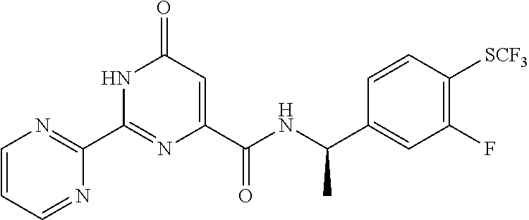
C1(=O)C=C(C(NC(C2=CC(F)=C([SCF3])C=C2)C)=O)N=C(C2=NC=CC=N2)N1
